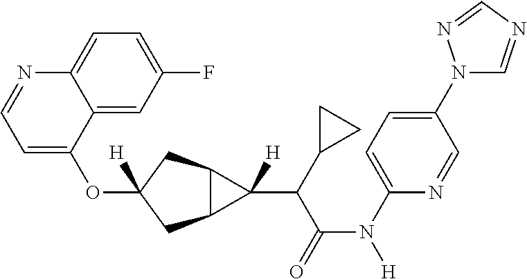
O(C1([H])CC2C(C1)C2(C(C(N([H])C1=CC=C(N2C=NC=N2)C=N1)=O)C1CC1)[H])C1=CC=NC2=CC=C(F)C=C12
